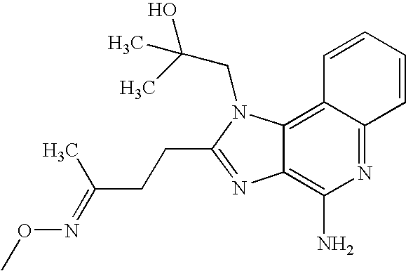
C12=C(N)N=C3C(=C1N(CC(O)(C)C)C(CCC(=NOC)C)=N2)C=CC=C3
